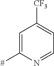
C1=C([#])N=CC=C1[CF3]
